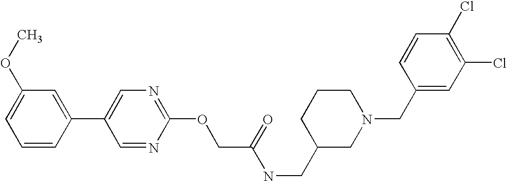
C1=CC(C2=CN=C(OCC(NCC3CN(CC4=CC(Cl)=C(Cl)C=C4)CCC3)=O)N=C2)=CC(OC)=C1
